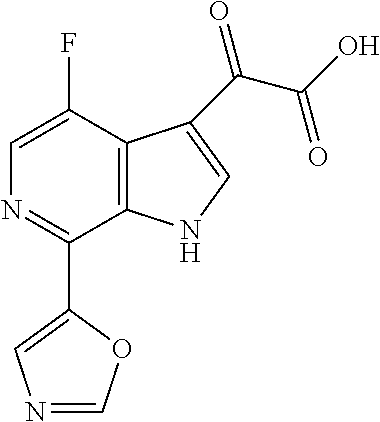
C1(C2=CN=CO2)=NC=C(F)C2=C1NC=C2C(C(O)=O)=O
